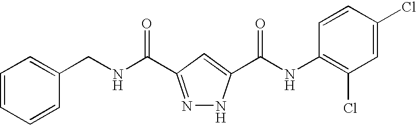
C1=CC=CC=C1CNC(=O)C1=NNC(C(NC2=C(Cl)C=C(Cl)C=C2)=O)=C1
